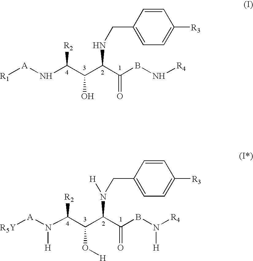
[R1][A]NC(C(C(C(BN[R4])=O)NCC1=CC=C([R3])C=C1)O)[R2].[R5Y][A]N(C(C(C(C(BN([R4])[H])=O)N(CC1=CC=C([R3])C=C1)[H])O[H])[R2])[H]
